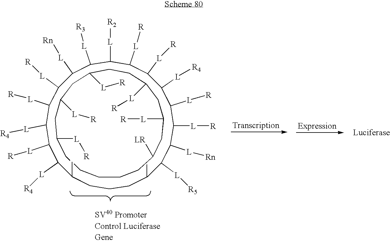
C1C(C)C([L][R5])C([L][Rn])C([L][R])C([L][R])C([L][R4])C([L][R])C([L][R])C([L][R2])C([L][R3])C([L][Rn])C([L][R])C([L][R])C([L][R4])C([L][R])C([L][R4])C(C)CC1.C1CC([LR])CC([L][R])CC([L][R])CCC([L][R])CC([L][R])CC([L][R])CCC1
